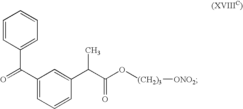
C1(C(C2=CC=CC=C2)=O)=CC=CC(C(C(O[(CH2)3][ONO2])=O)C)=C1
